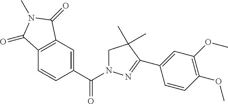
C12=C(C=C(C(N3CC(C)(C)C(C4=CC(OC)=C(OC)C=C4)=N3)=O)C=C1)C(=O)N(C)C2=O
